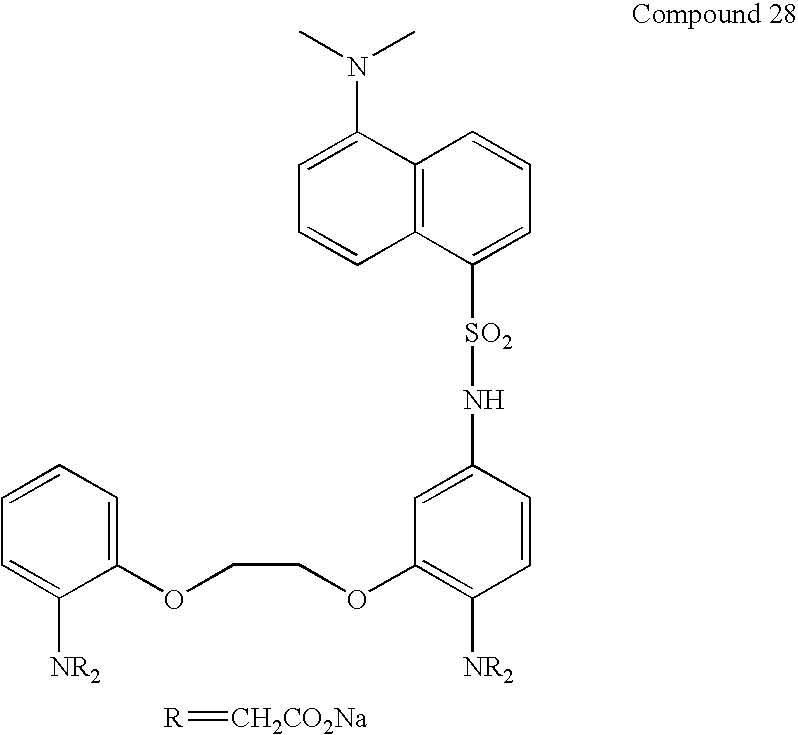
C1=CC=C([NR2])C(OCCOC2=C([NR2])C=CC(N[SO2]C3=CC=CC4=C3C=CC=C4N(C)C)=C2)=C1.[R]=[CH2CO2Na]
